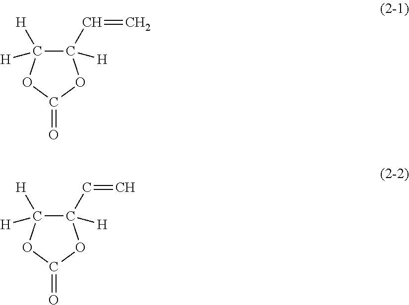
C1(C=C)([H])C([H])([H])OC(=O)O1.C1(C=C)([H])C([H])([H])OC(=O)O1
